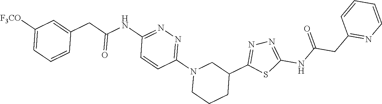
C1(CC(NC2=NN=C(C3CN(C4=NN=C(NC(CC5=CC([F3CO])=CC=C5)=O)C=C4)CCC3)S2)=O)=NC=CC=C1
